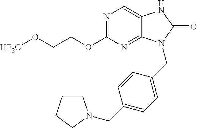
N1=C(OCCO[HF2C])N=C2C(=C1)NC(=O)N2CC1=CC=C(CN2CCCC2)C=C1
